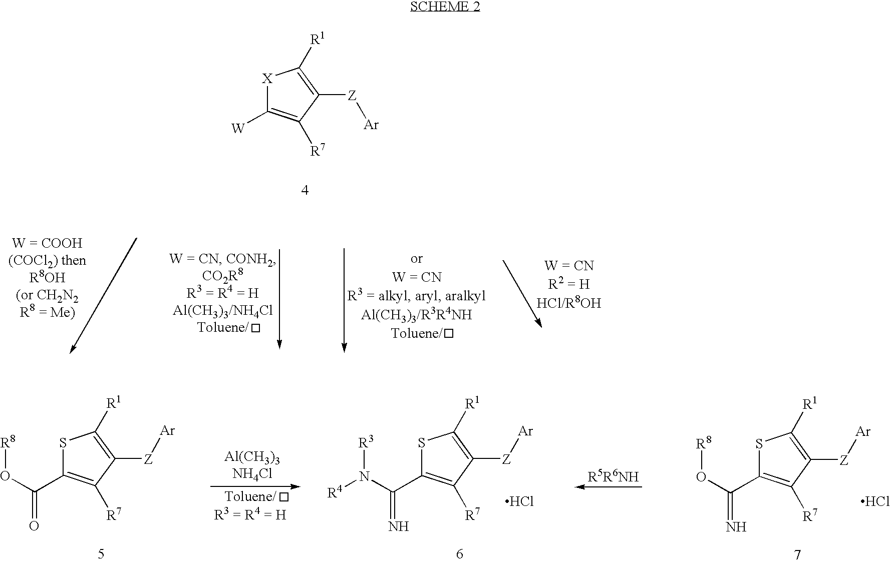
[X]1C([W])=C([R7])C([Z][Ar])=C1[R1].S1C(C(O[R8])=O)=C([R7])C([Z][Ar])=C1[R1].S1C(C(N([R3])[R4])=N)=C([R7])C([Z][Ar])=C1[R1].Cl.S1C(C(O[R8])=N)=C([R7])C([Z][Ar])=C1[R1].Cl
